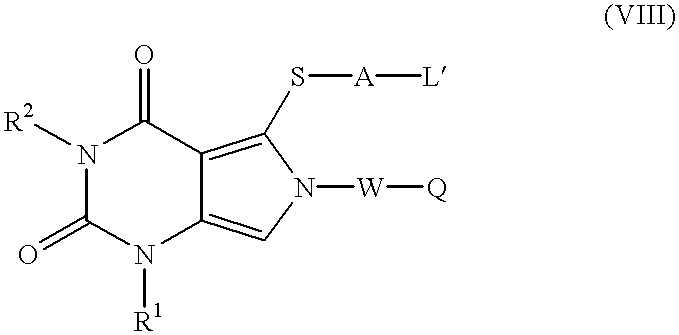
C1(=O)N([R1])C2=CN([W][Q])C(S[A][L])=C2C(=O)N1[R2]
